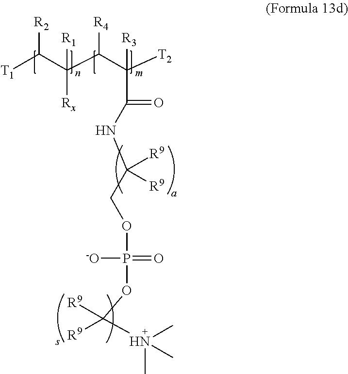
[T1]C(C(C(C([T2])([R3])C(NC(COP(=O)(OC(N(C)(C)C)([R9])[R9])[-O])([R9])[R9])=O)[R4])([R1])[Rx])[R2]
